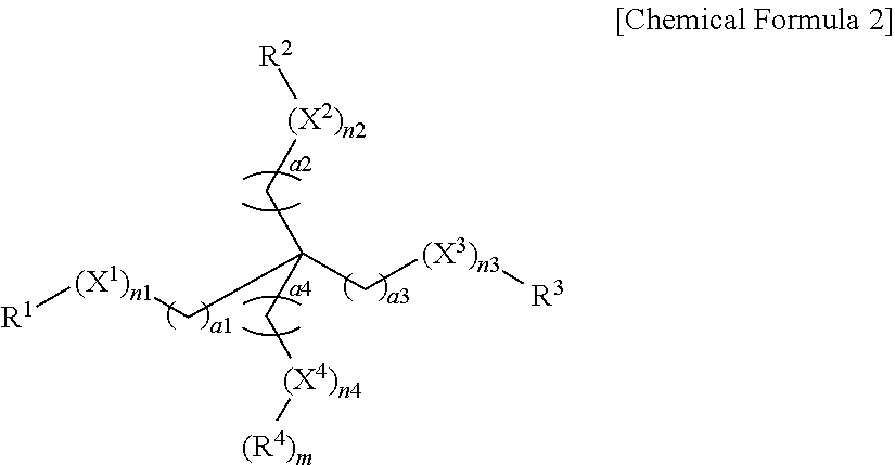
[R1][(X1)n1]CC(C[(X3)n3][R3])(C[(X2)n2][R2])C[(X4)n4][(R4)m]
